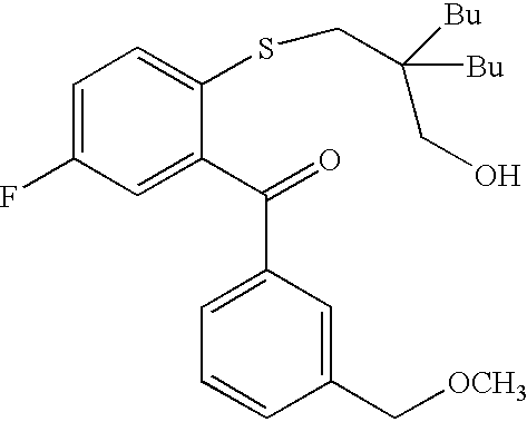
C1(C[OCH3])=CC(C(C2=CC(F)=CC=C2SCC([Bu])([Bu])CO)=O)=CC=C1
